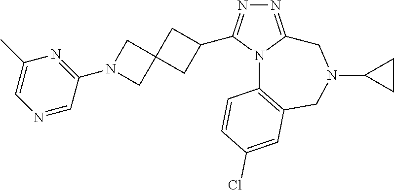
N1=C2N(C(C3CC4(C3)CN(C3=NC(C)=CN=C3)C4)=N1)C1=C(CN(C3CC3)C2)C=C(Cl)C=C1
